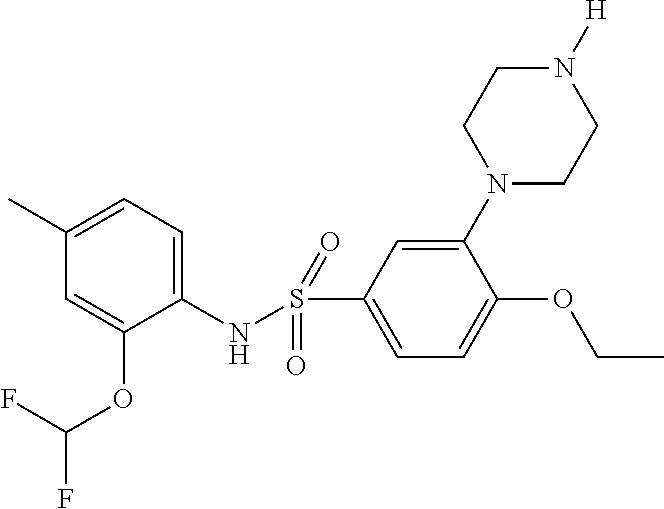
C1(NS(C2=CC=C(OCC)C(N3CCN([H])CC3)=C2)(=O)=O)=CC=C(C)C=C1OC(F)F
